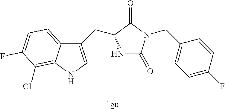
[1gu].N1C(=O)N(CC2=CC=C(F)C=C2)C(=O)C1CC1=CNC2=C(Cl)C(F)=CC=C12
